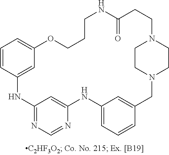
C12=NC=NC(=C1)NC1=CC=CC(=C1)CN1CCN(CC1)CCC(=O)NCCCOC1=CC=CC(=C1)N2
